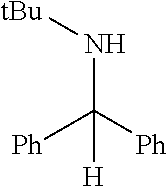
[Ph]C([Ph])(N[tBu])[H]
